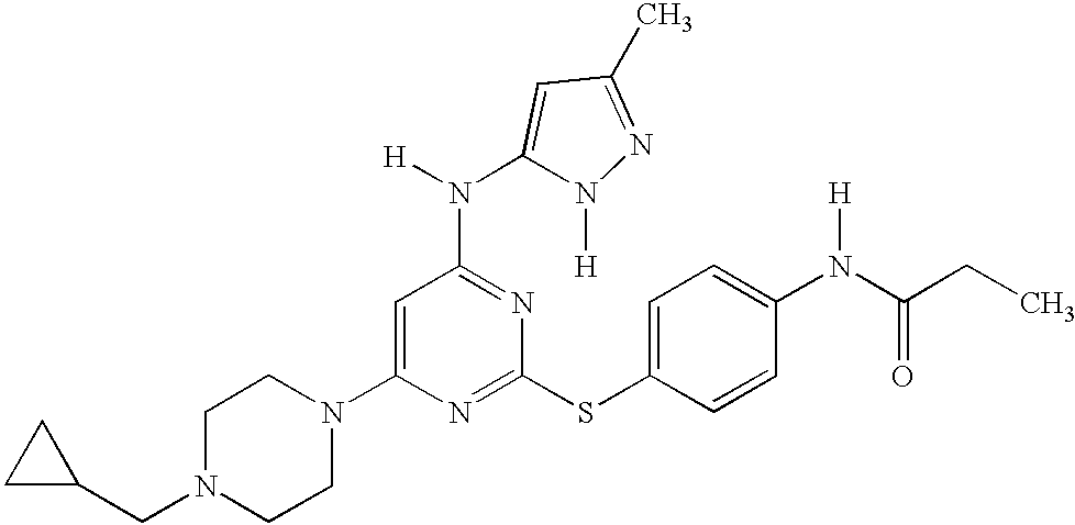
C1N(CC2CC2)CCN(C2=CC(N([H])C3=CC(C)=NN3[H])=NC(SC3=CC=C(N(C(=O)CC)[H])C=C3)=N2)C1
